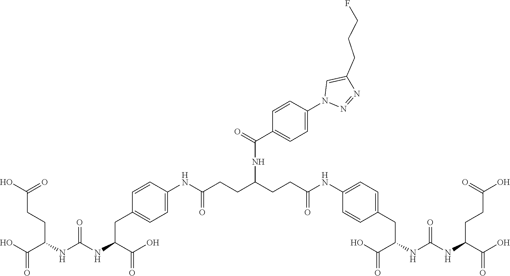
OC(C(CCC(O)=O)NC(NC(CC1=CC=C(NC(CCC(CCC(NC2=CC=C(CC(C(O)=O)NC(NC(C(O)=O)CCC(O)=O)=O)C=C2)=O)NC(C2=CC=C(N3N=NC(CCCF)=C3)C=C2)=O)=O)C=C1)C(O)=O)=O)=O
